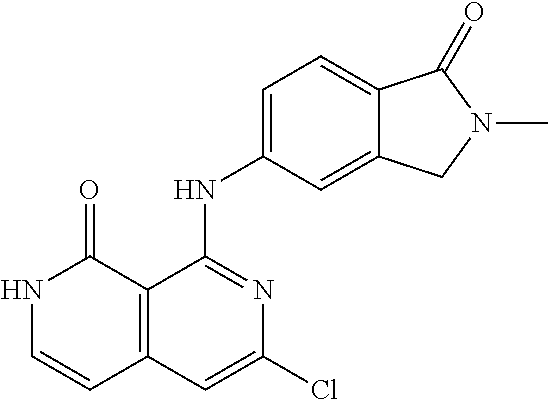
C1=C2C(=CC(NC3=NC(Cl)=CC4=C3C(=O)NC=C4)=C1)CN(C)C2=O
